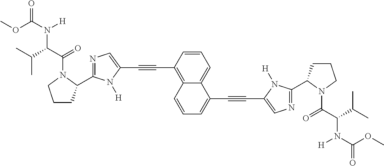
C1=CC(C#CC2=CN=C(C3CCCN3C(C(C(C)C)N(C(OC)=O)[H])=O)N2[H])=C2C(=C1)C(C#CC1=CN=C(C3CCCN3C(C(C(C)C)N(C(OC)=O)[H])=O)N1[H])=CC=C2
